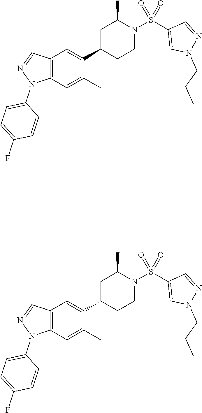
C12=C(C=C(C)C(C3CCN(S(C4=CN(CCC)N=C4)(=O)=O)C(C)C3)=C1)N(C1=CC=C(F)C=C1)N=C2.C12=C(C=C(C)C(C3CCN(S(C4=CN(CCC)N=C4)(=O)=O)C(C)C3)=C1)N(C1=CC=C(F)C=C1)N=C2
